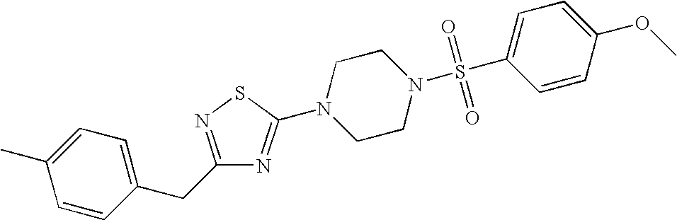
C1=CC(CC2=NSC(N3CCN(S(C4=CC=C(OC)C=C4)(=O)=O)CC3)=N2)=CC=C1C
